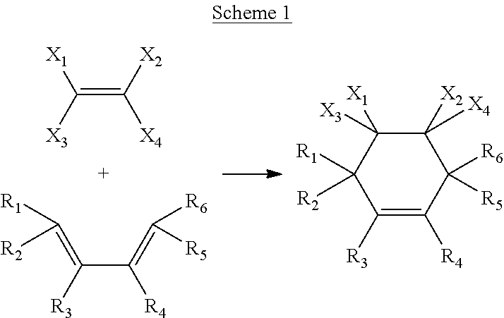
C(=C([X2])[X4])([X3])[X1].C(C(=C([R5])[R6])[R4])([R3])=C([R2])[R1].C1([R3])=C([R4])C([R5])([R6])C([X2])([X4])C([X1])([X3])C1([R2])[R1]
